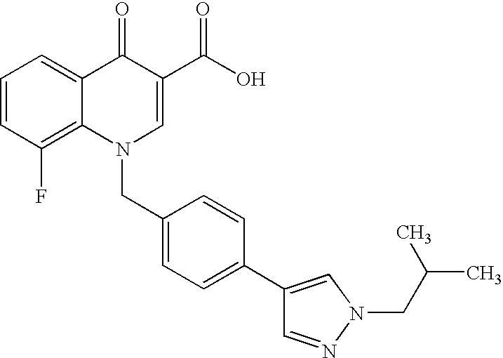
C12=C(F)C=CC=C1C(=O)C(C(O)=O)=CN2CC1=CC=C(C2=CN(CC(C)C)N=C2)C=C1
